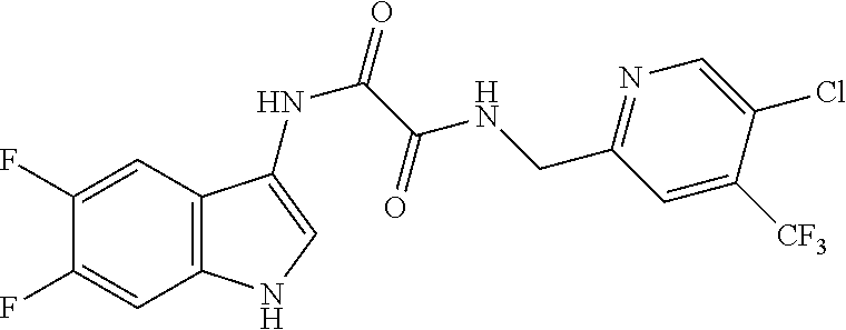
C1(F)=CC2=C(C=C1F)NC=C2NC(C(NCC1=NC=C(Cl)C([CF3])=C1)=O)=O
